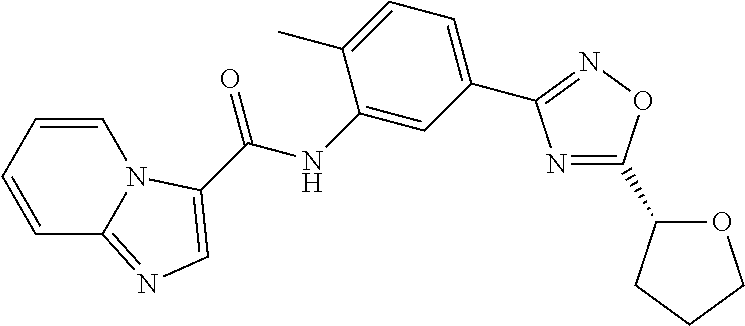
C1=CC=CC2=NC=C(C(NC3=CC(C4=NOC(C5OCCC5)=N4)=CC=C3C)=O)N12
